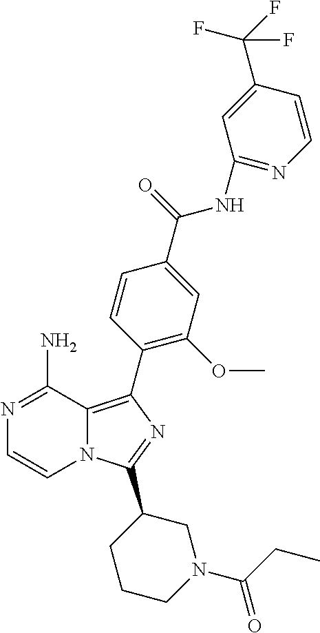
N12C(=C(C3=C(OC)C=C(C(=O)NC4=NC=CC(C(F)(F)F)=C4)C=C3)N=C1C1CCCN(C(CC)=O)C1)C(N)=NC=C2
